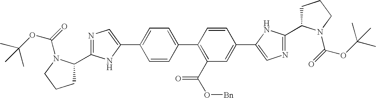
C1C(C2=NC=C(C3=CC=C(C4=C(C(O[Bn])=O)C=C(C5=CN=C(C6CCCN6C(OC(C)(C)C)=O)N5)C=C4)C=C3)N2)N(C(=O)OC(C)(C)C)CC1
